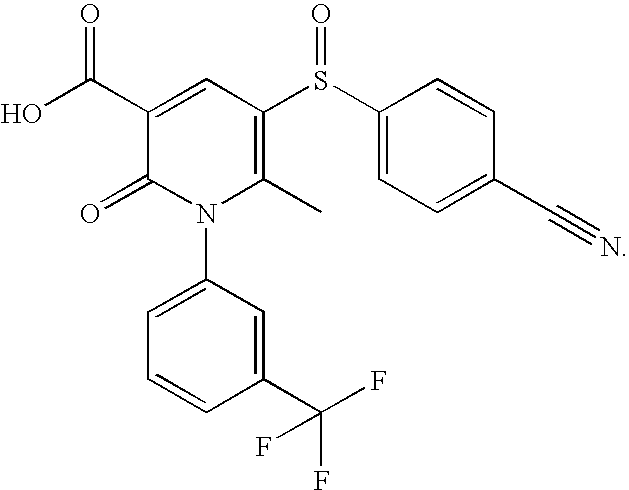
C1(N2C(C)=C(S(C3=CC=C(C#N)C=C3)=O)C=C(C(O)=O)C2=O)=CC=CC(C(F)(F)F)=C1
